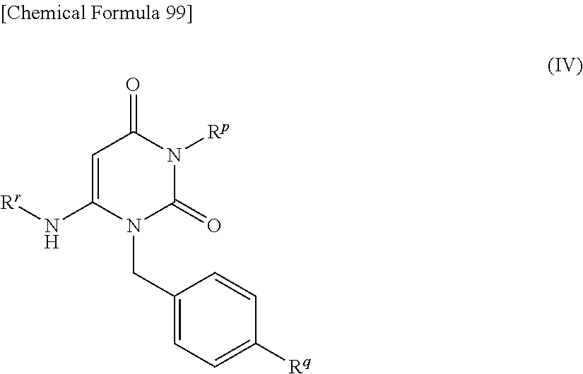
C1=C(N[Rr])N(CC2=CC=C([Rq])C=C2)C(=O)N([Rp])C1=O
